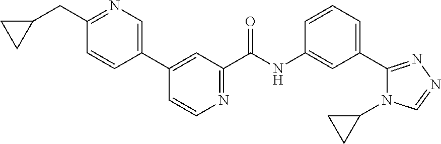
C1(CC2CC2)=NC=C(C2=CC(C(=O)NC3=CC(C4=NN=CN4C4CC4)=CC=C3)=NC=C2)C=C1
